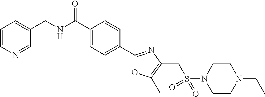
C1=CN=CC(CNC(C2=CC=C(C3=NC(CS(N4CCN(CC)CC4)(=O)=O)=C(C)O3)C=C2)=O)=C1
